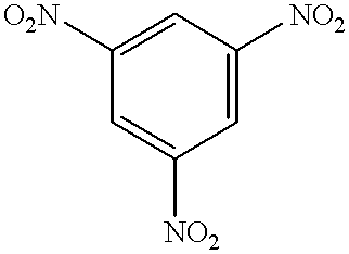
C1([O2N])=CC([NO2])=CC([NO2])=C1
